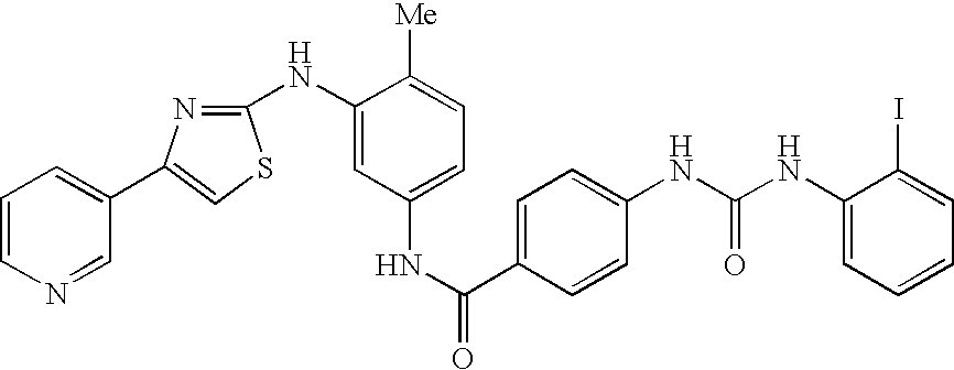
C1=CN=CC(C2=CSC(NC3=CC(NC(C4=CC=C(NC(=O)NC5=CC=CC=C5I)C=C4)=O)=CC=C3[Me])=N2)=C1
